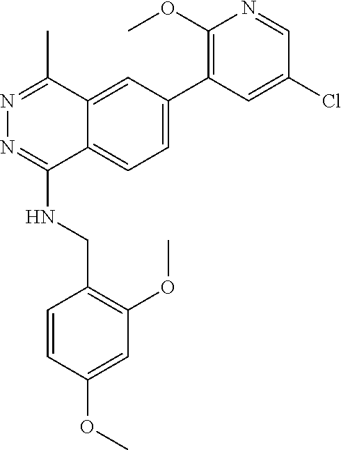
O(C)C1=CC(OC)=C(CNC2=NN=C(C)C3=CC(C4=C(OC)N=CC(Cl)=C4)=CC=C23)C=C1
